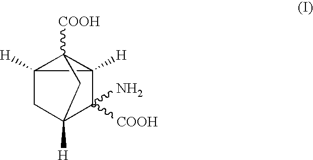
C12([H])C([COOH])(N)C3([H])C([COOH])(C3([H])C1)C2
